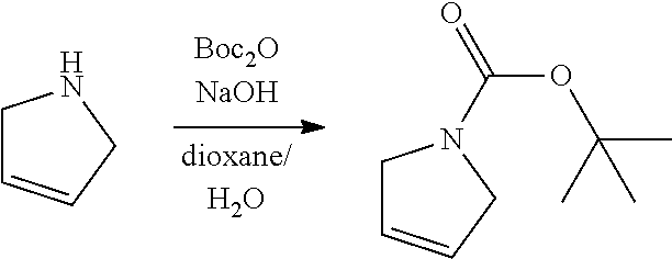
C1C=CCN1.C1C=CCN1C(OC(C)(C)C)=O
